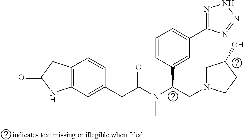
C12=C(C=CC(CC(=O)N(C(CN3CC(O)CC3)C3=CC(C4=NNN=N4)=CC=C3)C)=C1)CC(=O)N2
